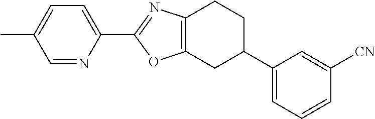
C1=NC(C2=NC3=C(O2)CC(C2=CC=CC([CN])=C2)CC3)=CC=C1C
